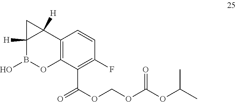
CC(OC(OCOC(C1=C(F)C=CC2=C1OB(O)C1([H])C2([H])C1)=O)=O)C
